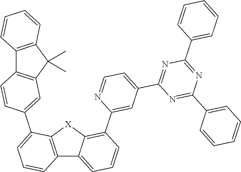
C12=C(C(C)(C)C3=C1C=CC(C1=CC=CC4=C1[X]C1=C(C5=CC(C6=NC(C7=CC=CC=C7)=NC(C7=CC=CC=C7)=N6)=CC=N5)C=CC=C41)=C3)C=CC=C2
